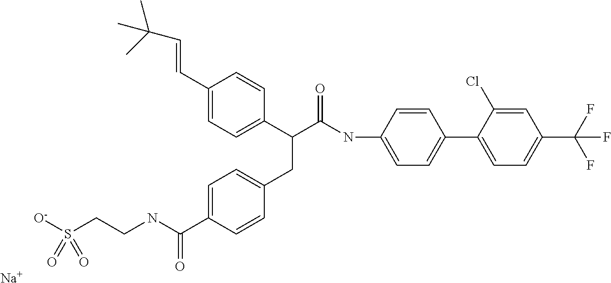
[Na].C1=C(C=CC(C)(C)C)C=CC(C(C(NC2=CC=C(C3=CC=C(C(F)(F)F)C=C3Cl)C=C2)=O)CC2=CC=C(C(NCCS([O-])(=O)=O)=O)C=C2)=C1
